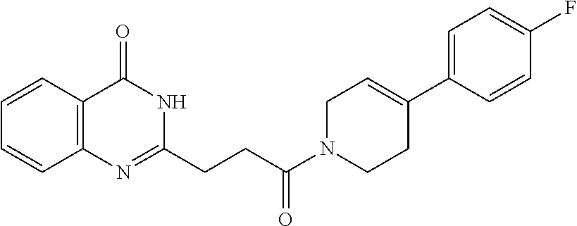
C12=C(C(=O)NC(CCC(N3CCC(C4=CC=C(F)C=C4)=CC3)=O)=N1)C=CC=C2
